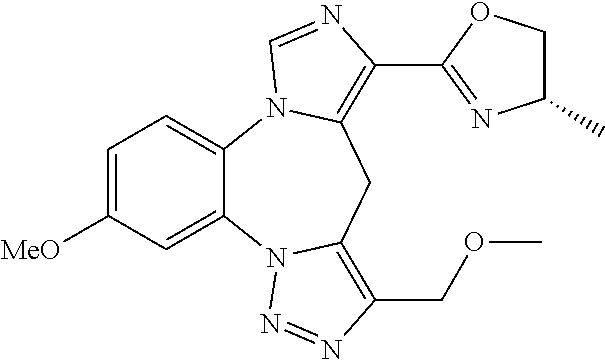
C1=C([MeO])C=C2C(=C1)N1C(=C(C3=NC(C)CO3)N=C1)CC1=C(COC)N=NN21
